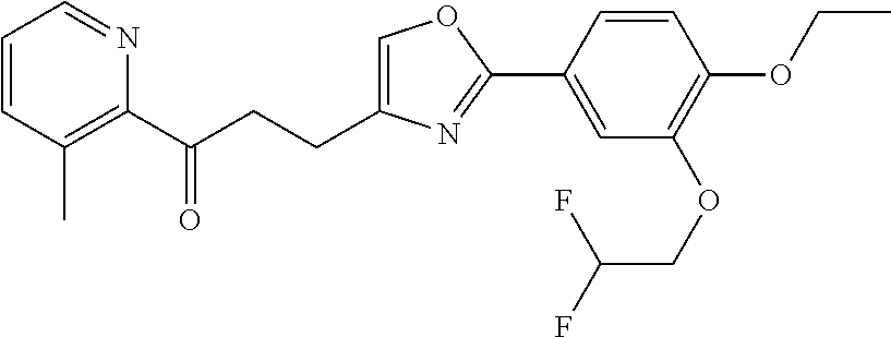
C1=C(CCC(C2=C(C)C=CC=N2)=O)N=C(C2=CC(OCC(F)F)=C(OCC)C=C2)O1
